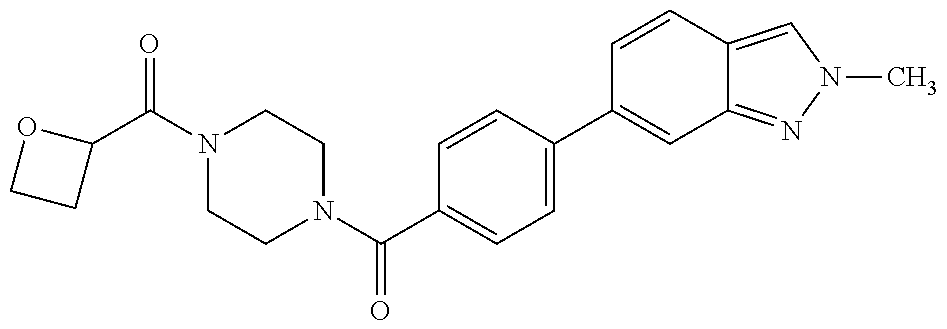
C1(C(=O)N2CCN(C(=O)C3=CC=C(C4=CC5=NN(C)C=C5C=C4)C=C3)CC2)OCC1
